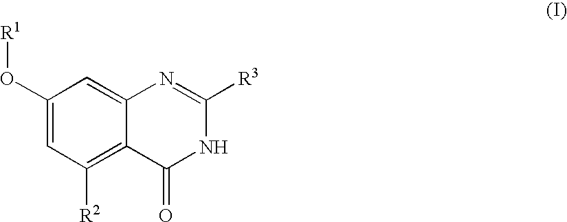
C1(O[R1])=CC([R2])=C2C(=C1)N=C([R3])NC2=O
